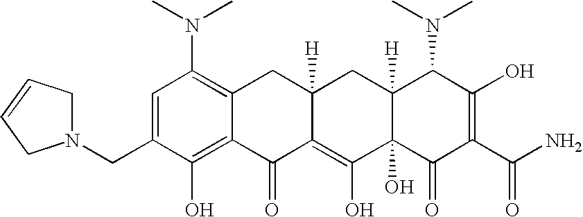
C1(CN2CC=CC2)=CC(N(C)C)=C2C(=C1O)C(=O)C1=C(O)C3(O)C([H])(CC1([H])C2)C(N(C)C)C(O)=C(C(N)=O)C3=O
